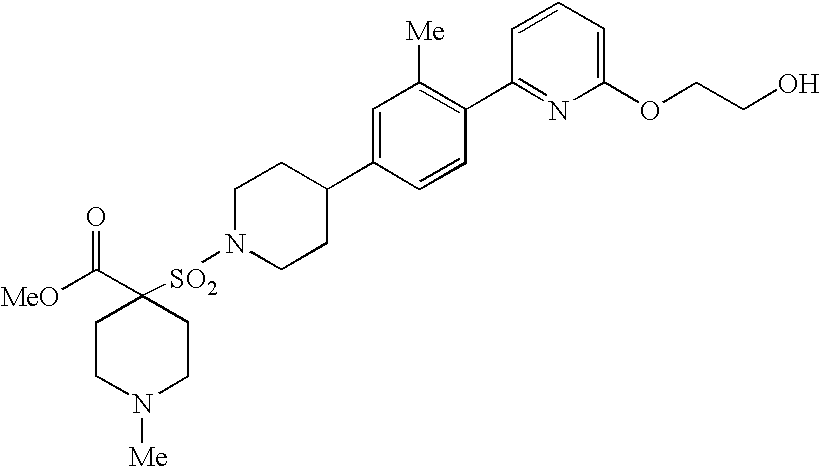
[MeO]C(C1([SO2]N2CCC(C3=CC([Me])=C(C4=NC(OCCO)=CC=C4)C=C3)CC2)CCN([Me])CC1)=O
